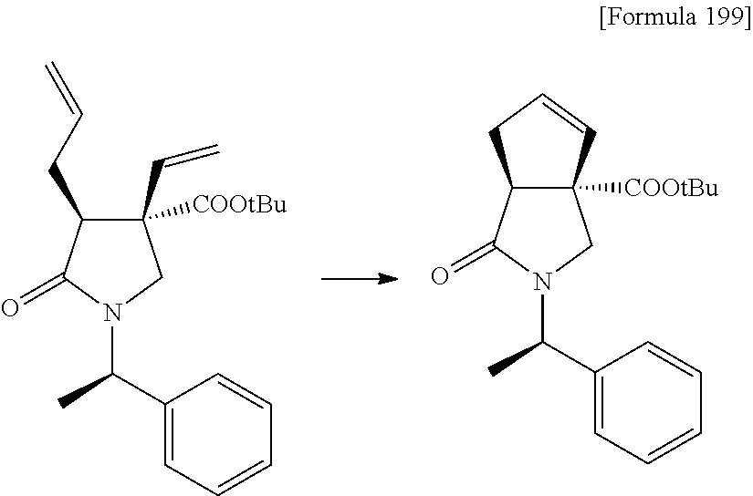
C1(C=C)([COOtBu])C(CC=C)C(=O)N(C(C2=CC=CC=C2)C)C1.C12([COOtBu])C(C(=O)N(C(C3=CC=CC=C3)C)C1)CC=C2
